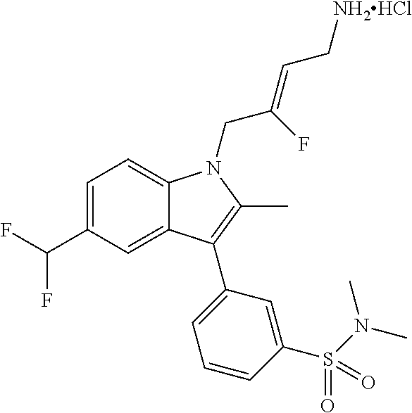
C1=C(C(F)F)C=C2C(=C1)N(CC(=CC[NH2HCl])F)C(C)=C2C1=CC=CC(S(N(C)C)(=O)=O)=C1
